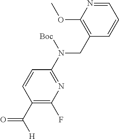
C1(CN(C2=NC(F)=C(C([H])=O)C=C2)[Boc])=C(OC)N=CC=C1
